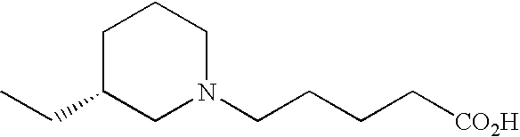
C1C(CC)CN(CCCC[CO2H])CC1
